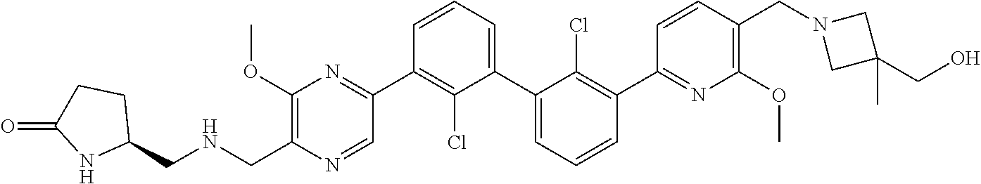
C1(OC)=C(CNCC2CCC(=O)N2)N=CC(C2=C(Cl)C(C3=CC=CC(C4=NC(OC)=C(CN5CC(C)(CO)C5)C=C4)=C3Cl)=CC=C2)=N1
